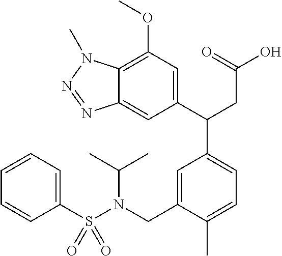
N(CC1=CC(C(CC(=O)O)C2=CC(OC)=C3C(=C2)N=NN3C)=CC=C1C)(S(C1=CC=CC=C1)(=O)=O)C(C)C
